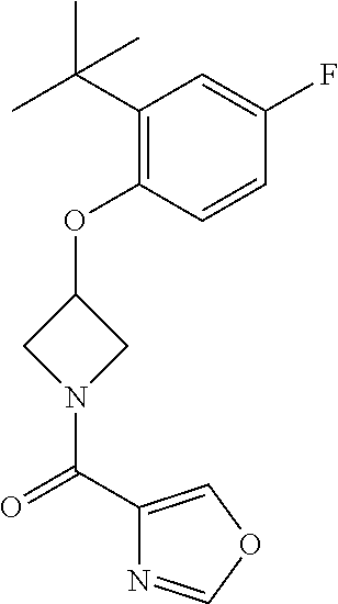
C1(C(C)(C)C)=C(OC2CN(C(C3=COC=N3)=O)C2)C=CC(F)=C1
